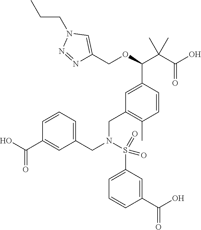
N1=NN(CCC)C=C1COC(C(C(=O)O)(C)C)C1=CC(CN(S(C2=CC=CC(C(=O)O)=C2)(=O)=O)CC2=CC=CC(C(=O)O)=C2)=C(C)C=C1
